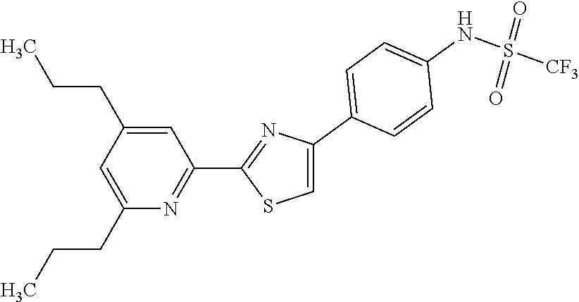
C1=C(C2=CC=C(NS(=O)(=O)[CF3])C=C2)N=C(C2=NC(CCC)=CC(CCC)=C2)S1
